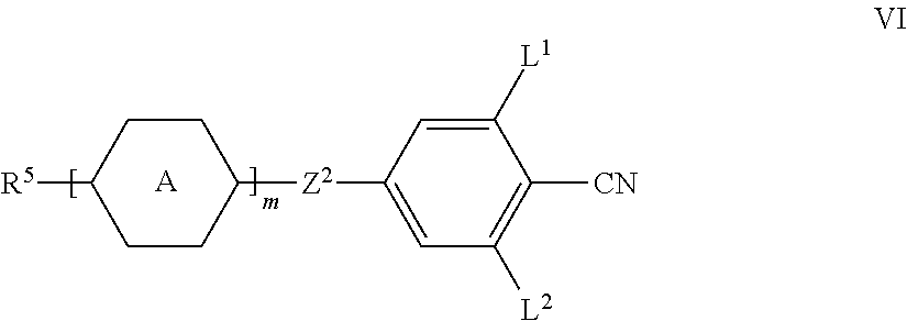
C1CC([Z2]C2=CC([L2])=C([CN])C([L1])=C2)CCC1[R5].[A]
